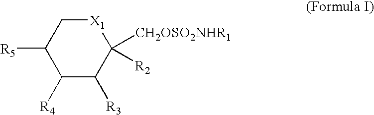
C1([R5])C([R4])C([R3])C([R2])([CH2OSO2NHR1])[X1]C1
